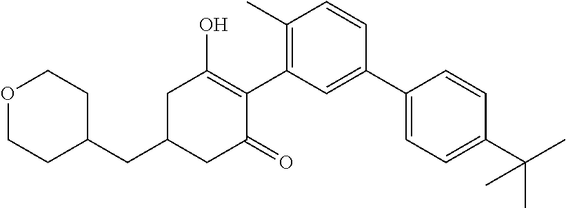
C1(CC2CC(=O)C(C3=C(C)C=CC(C4=CC=C(C(C)(C)C)C=C4)=C3)=C(O)C2)CCOCC1
